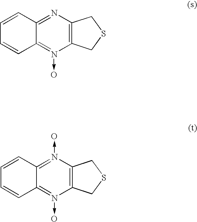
C12=C(N=C3C(=N1->O)C=CC=C3)CSC2.C12=C(N(->O)=C3C(=N1->O)C=CC=C3)CSC2
